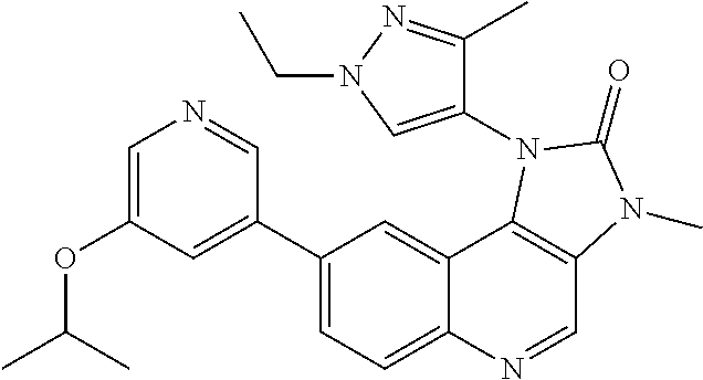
C1=C(OC(C)C)C=C(C2=CC=C3C(=C2)C2=C(C=N3)N(C)C(=O)N2C2=CN(CC)N=C2C)C=N1
